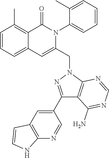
C1=CC=C2C(=C1C)C(=O)N(C1=CC=CC=C1C)C(CN1C3=C(C(N)=NC=N3)C(C3=CC4=C(N=C3)NC=C4)=N1)=C2
